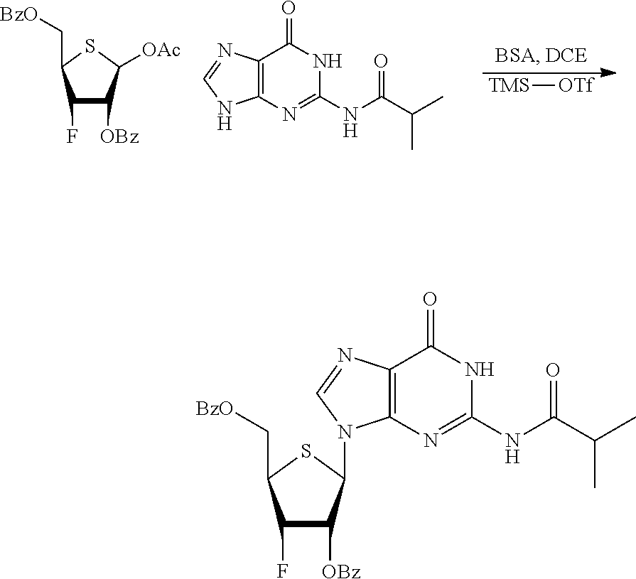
[TMS][OTf].C1(F)C([OBz])C([OAc])SC1C[BzO].C12=C(N=C(NC(C(C)C)=O)NC1=O)NC=N2.C1(F)C([OBz])C(N2C3=C(C(=O)NC(NC(C(C)C)=O)=N3)N=C2)SC1C[BzO]
